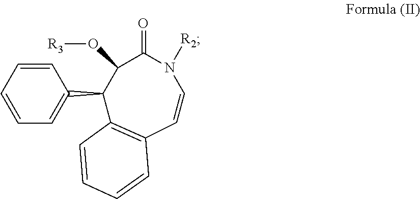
C1(=O)C(O[R3])C(C2=CC=CC=C2)C2=C(C=CN1[R2])C=CC=C2
